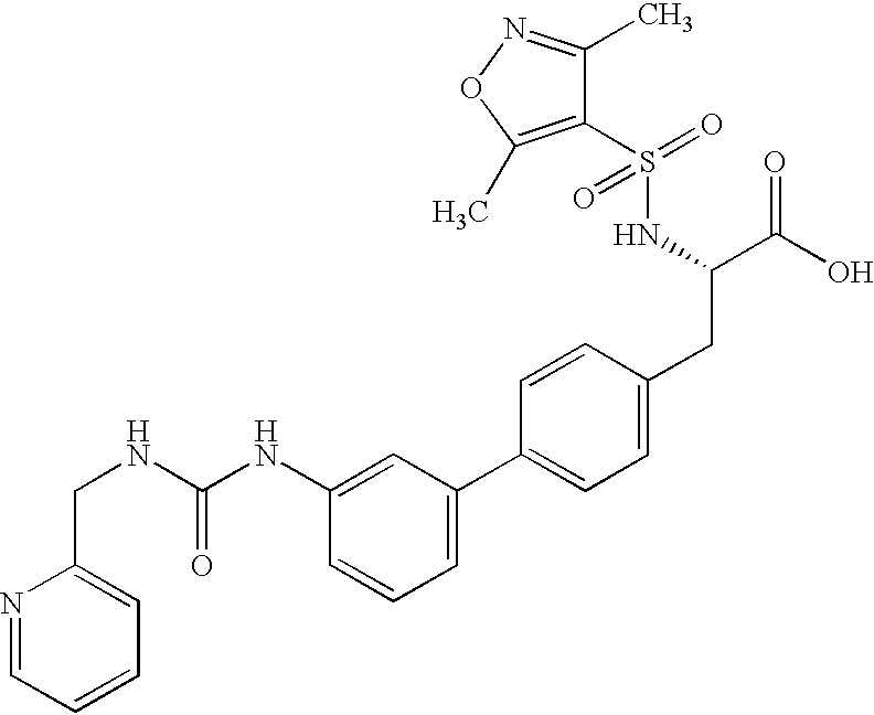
N1=CC=CC=C1CNC(NC1=CC(C2=CC=C(CC(C(O)=O)NS(=O)(=O)C3=C(C)ON=C3C)C=C2)=CC=C1)=O
